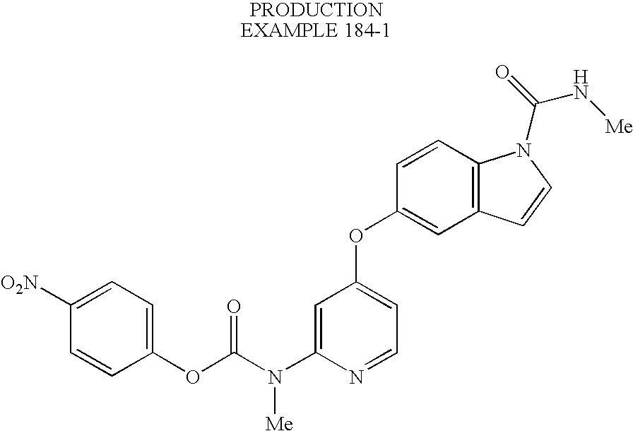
C1=C(N([Me])C(OC2=CC=C([O2N])C=C2)=O)N=CC=C1OC1=CC2=C(C=C1)N(C(=O)N[Me])C=C2
